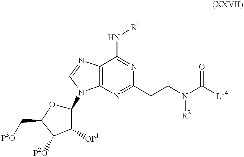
C12=C(N=C(CCN([R2])C([L14])=O)N=C1N[R1])N(C1OC(C[P3O])C([P2O])C1[OP1])C=N2
